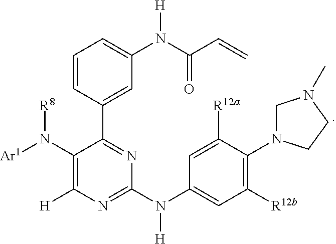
C1=CC(C2=NC(N([H])C3=CC([R12b])=C(N4CN(C)CC4)C([R12a])=C3)=NC([H])=C2N([R8])[Ar1])=CC(N(C(C=C)=O)[H])=C1
